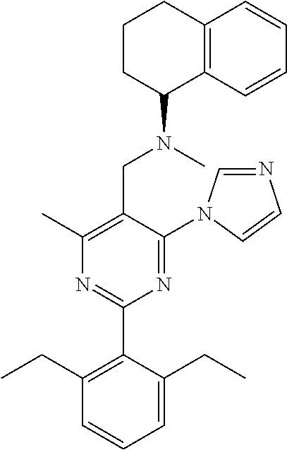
C1(C)=C(CN(C)C2C3=C(CCC2)C=CC=C3)C(N2C=NC=C2)=NC(C2=C(CC)C=CC=C2CC)=N1
